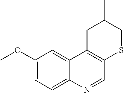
C1(OC)=CC=C2C(=C1)C1=C(C=N2)SCC(C)C1
